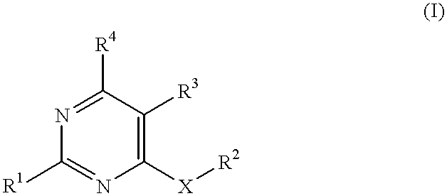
C1([R4])=NC([R1])=NC([X][R2])=C1[R3]
